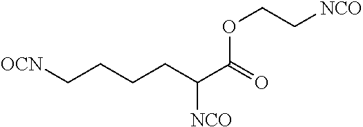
[OCN]CCCCC(C(=O)OCC[NCO])[NCO]
